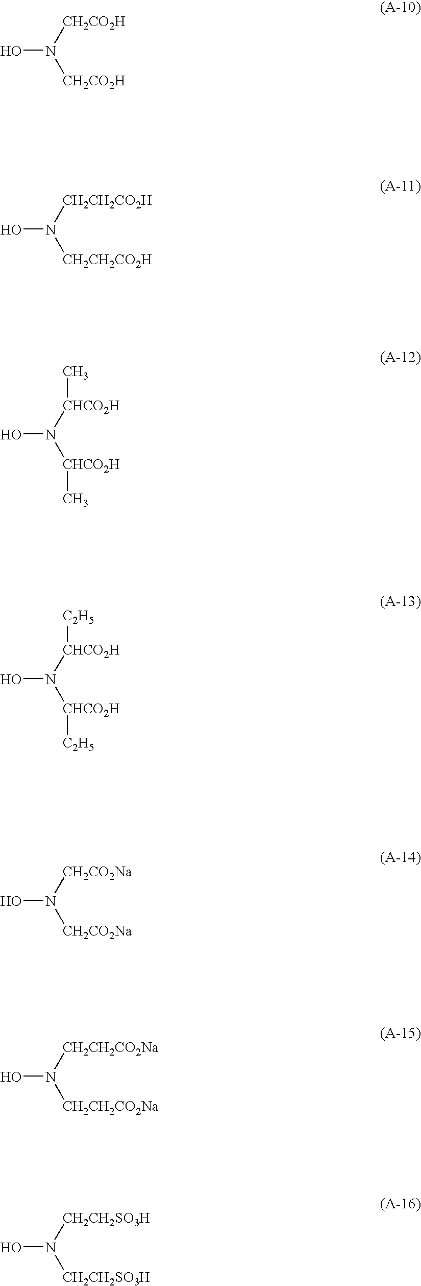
ON([CH2CO2H])[CH2CO2H].ON([CH2CH2CO2H])[CH2CH2CO2H].ON([CHCO2H]C)[CHCO2H]C.ON([CHCO2H][C2H5])[CHCO2H][C2H5].ON([CH2CO2Na])[CH2CO2Na].ON([CH2CH2CO2Na])[CH2CH2CO2Na].ON([CH2CH2SO3H])[CH2CH2SO3H]
